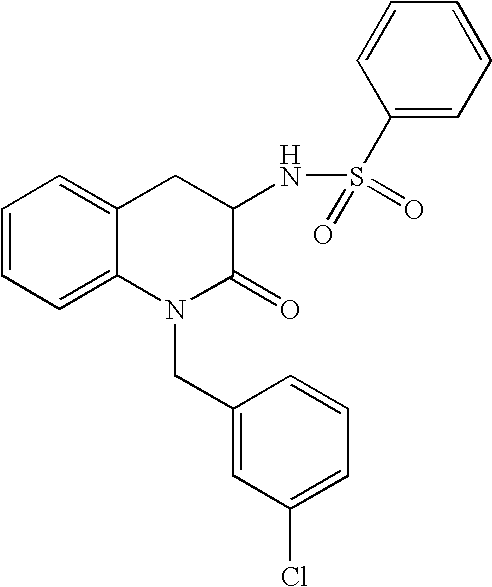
C1=CC=C2C(=C1)CC(NS(C1=CC=CC=C1)(=O)=O)C(=O)N2CC1=CC(Cl)=CC=C1
